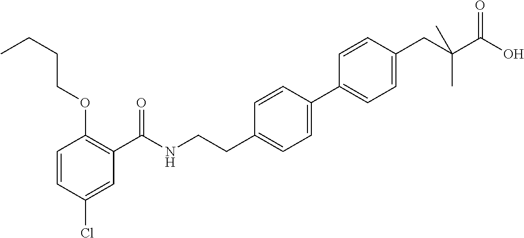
C1=CC(Cl)=CC(C(NCCC2=CC=C(C3=CC=C(CC(C(O)=O)(C)C)C=C3)C=C2)=O)=C1OCCCC
